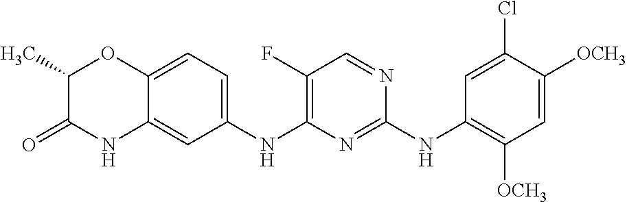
C1=C([OCH3])C(Cl)=CC(NC2=NC(NC3=CC=C4C(=C3)NC(=O)C(C)O4)=C(F)C=N2)=C1[OCH3]
